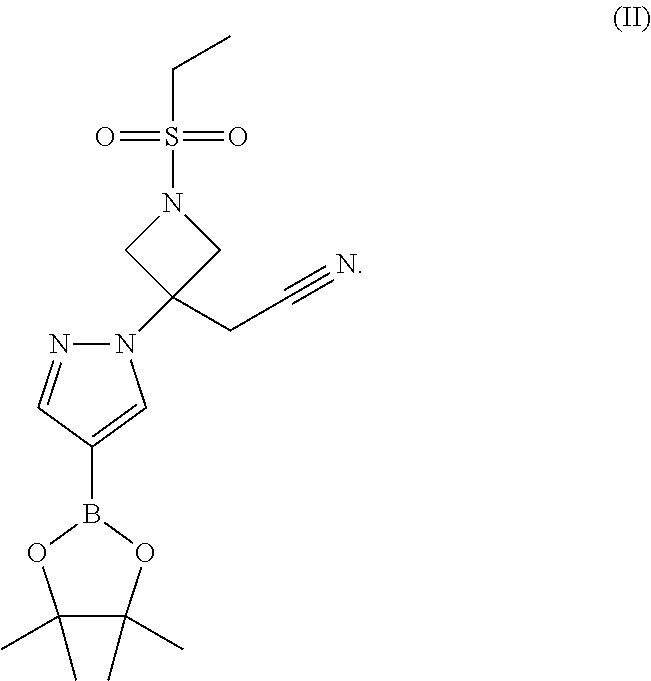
N1(C2(CC#N)CN(S(CC)(=O)=O)C2)N=CC(B2OC(C)(C)C(C)(C)O2)=C1
